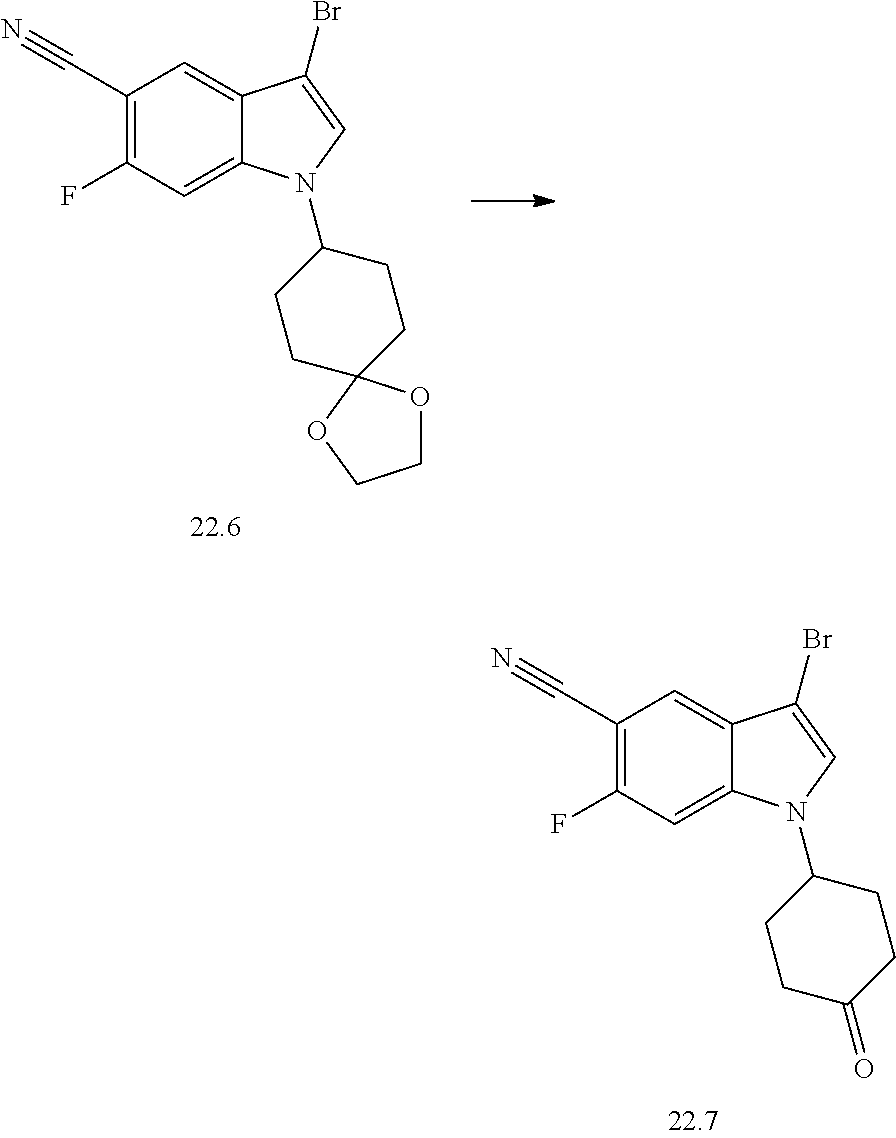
C1(C#N)=C(F)C=C2C(=C1)C(Br)=CN2C1CCC2(CC1)OCCO2.C1(C#N)=C(F)C=C2C(=C1)C(Br)=CN2C1CCC(=O)CC1
